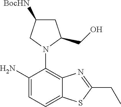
C1C([BocHN])CN(C2=C3C(=CC=C2N)SC(CC)=N3)C1CO
